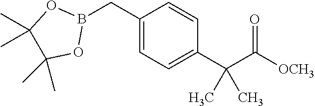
B1(CC2=CC=C(C(C(=O)[OCH3])(C)C)C=C2)OC(C)(C)C(C)(C)O1
